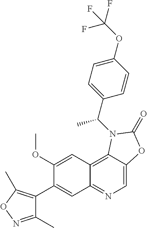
C1(OC)=CC2=C3C(=CN=C2C=C1C1=C(C)ON=C1C)OC(=O)N3C(C1=CC=C(OC(F)(F)F)C=C1)C
